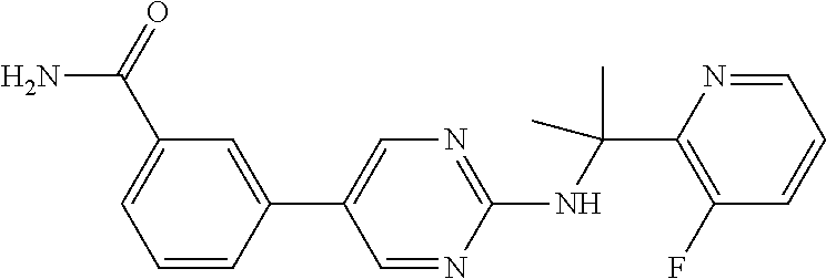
C1(NC(C2=C(F)C=CC=N2)(C)C)=NC=C(C2=CC(C(=O)N)=CC=C2)C=N1
